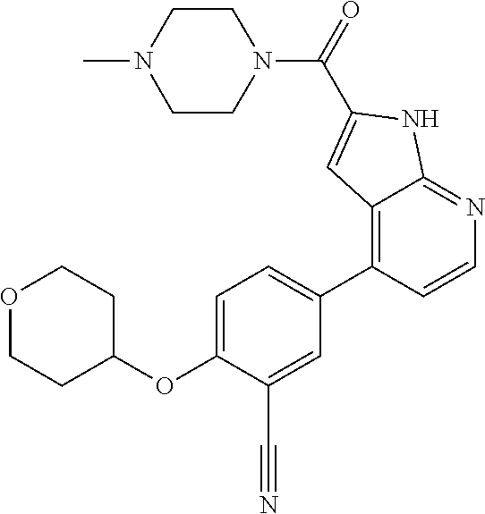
O1CCC(OC2=CC=C(C3=C4C(=NC=C3)NC(C(=O)N3CCN(C)CC3)=C4)C=C2C#N)CC1
